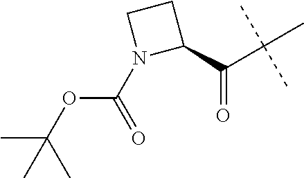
C1CN(C(OC(C)(C)C)=O)C1C(C(C)(C)C)=O
